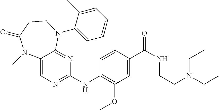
C1=CC(NC2=NC=C3C(=N2)N(C2=CC=CC=C2C)CCC(=O)N3C)=C(OC)C=C1C(NCCN(CC)CC)=O
